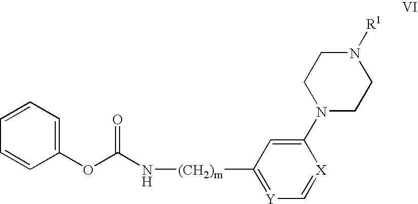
C1(OC(N[(CH2)m]C2=[Y]C=[X]C(N3CCN([R1])CC3)=C2)=O)=CC=CC=C1
